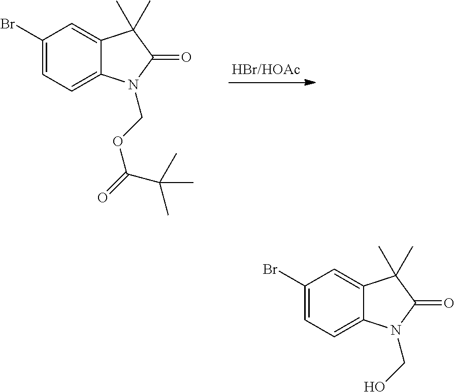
C1(Br)=CC=C2C(=C1)C(C)(C)C(=O)N2COC(=O)C(C)(C)C.C1(Br)=CC=C2C(=C1)C(C)(C)C(=O)N2CO
